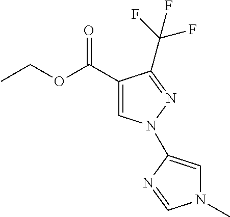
C(F)(F)(F)C1=NN(C2=CN(C)C=N2)C=C1C(OCC)=O
